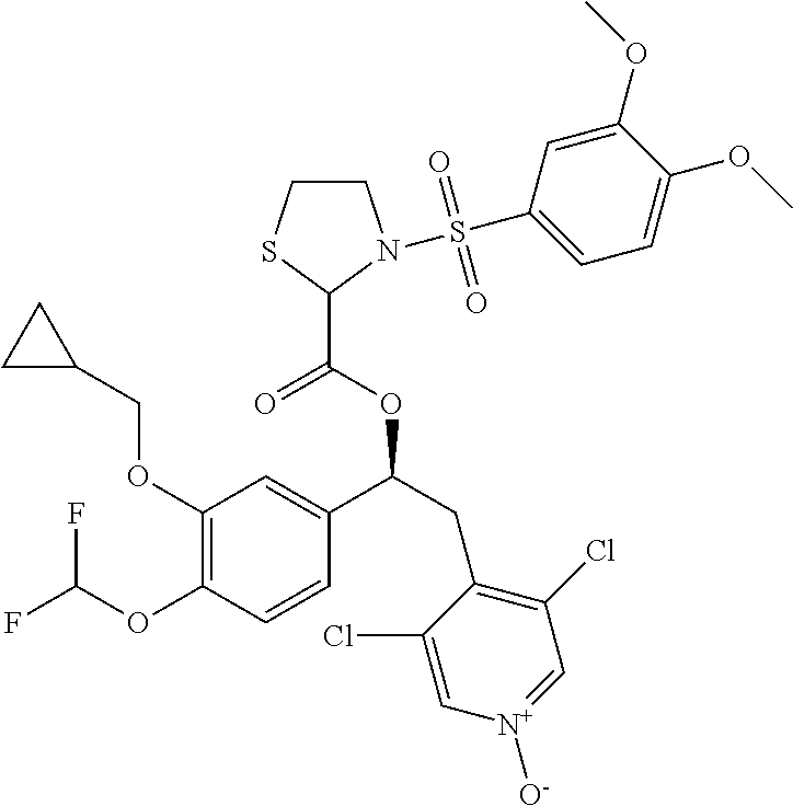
C1(OCC2CC2)=C(OC(F)F)C=CC(C(CC2=C(Cl)C=[N+]([O-])C=C2Cl)OC(=O)C2N(S(C3=CC=C(OC)C(OC)=C3)(=O)=O)CCS2)=C1
